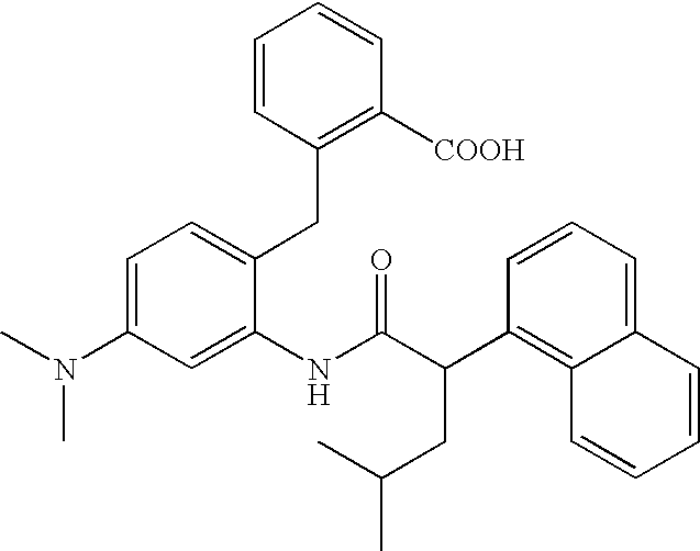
C1=C(N(C)C)C=C(NC(C(C2=C3C(=CC=C2)C=CC=C3)CC(C)C)=O)C(CC2=C([COOH])C=CC=C2)=C1
